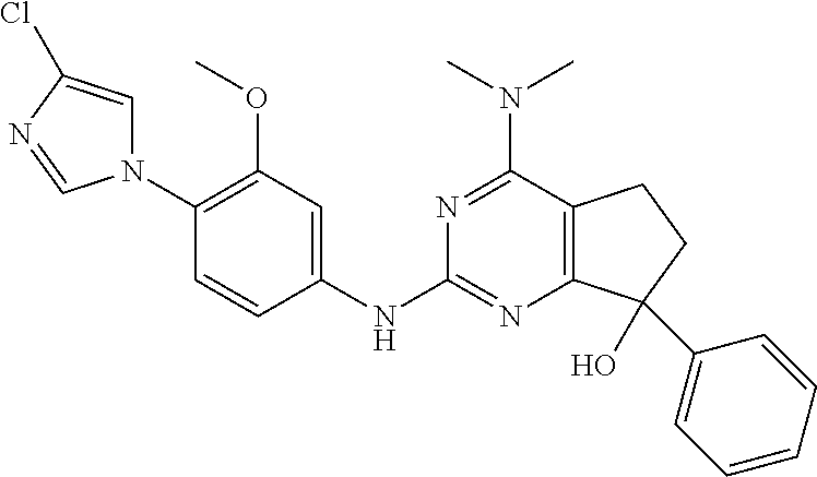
C1(OC)=C(N2C=C(Cl)N=C2)C=CC(NC2=NC3=C(C(N(C)C)=N2)CCC3(C2=CC=CC=C2)O)=C1
